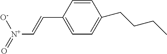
C1=CC(C=C[N+]([O-])=O)=CC=C1CCCC
